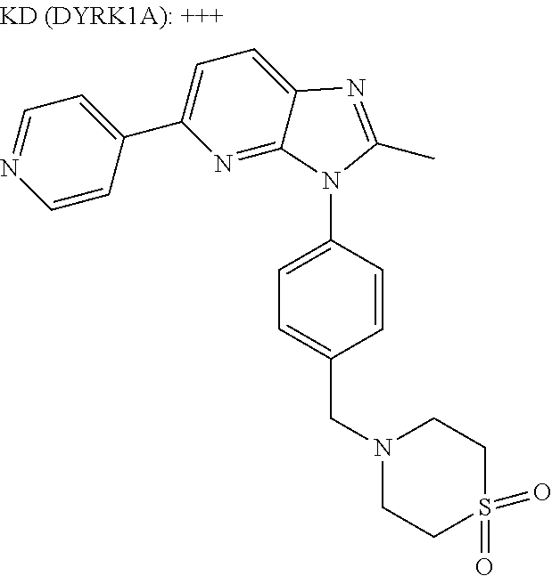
C1=NC=CC(C2=CC=C3C(=N2)N(C2=CC=C(CN4CCS(=O)(=O)CC4)C=C2)C(C)=N3)=C1
